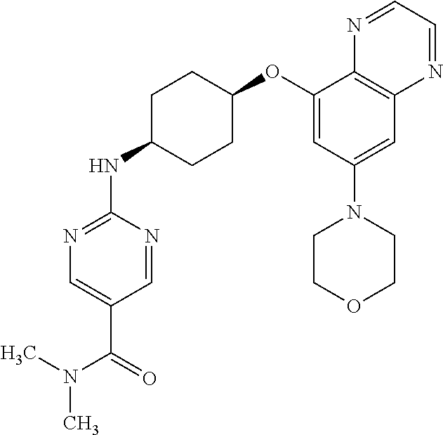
C1(OC2CCC(NC3=NC=C(C(=O)N(C)C)C=N3)CC2)=CC(N2CCOCC2)=CC2=C1N=CC=N2
